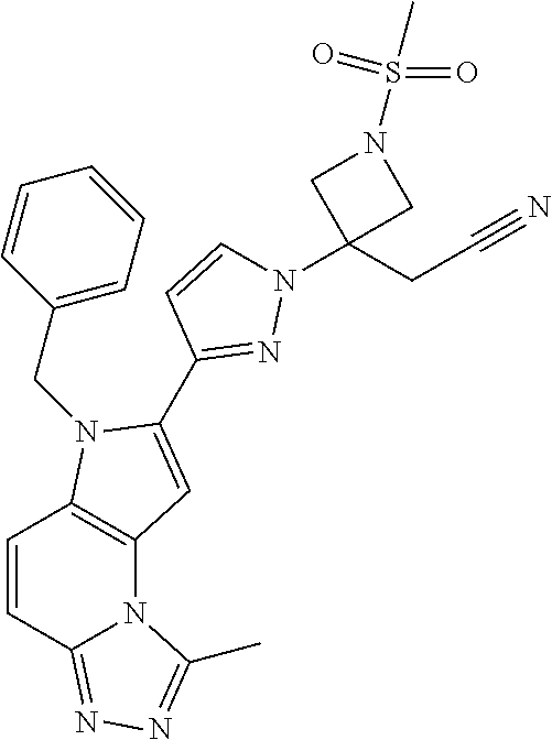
C12=C(N(CC3=CC=CC=C3)C(C3=NN(C4(CC#N)CN(S(C)(=O)=O)C4)C=C3)=C1)C=CC1=NN=C(C)N21
